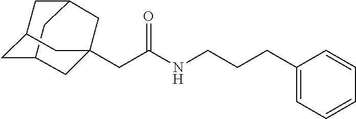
C12CC3CC(C1)CC(CC(NCCCC1=CC=CC=C1)=O)(C3)C2
